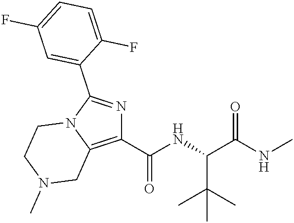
C1(C(NC(C(NC)=O)C(C)(C)C)=O)=C2N(C(C3=CC(F)=CC=C3F)=N1)CCN(C)C2
